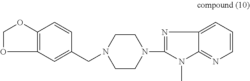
N1=C(N2CCN(CC3=CC4=C(C=C3)OCO4)CC2)N(C)C2=NC=CC=C12
